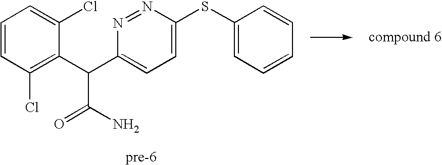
C1=CC(Cl)=C(C(C(N)=O)C2=CC=C(SC3=CC=CC=C3)N=N2)C(Cl)=C1
